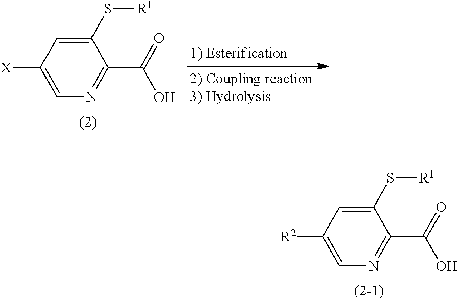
C1(S[R1])=CC([R2])=CN=C1C(=O)O.C1(S[R1])=CC([X])=CN=C1C(=O)O
